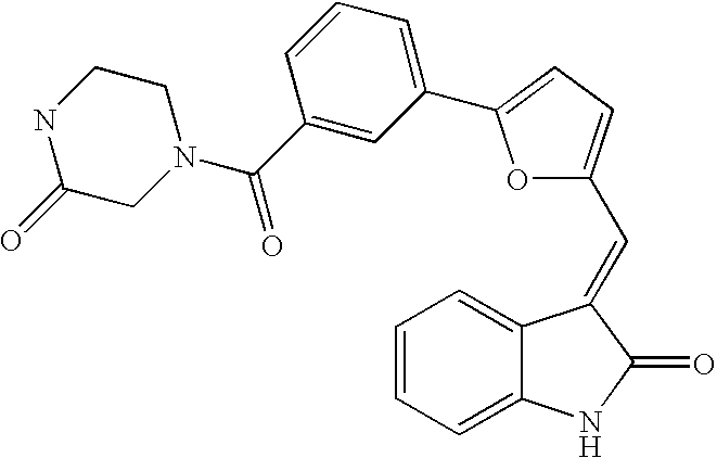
C1=CC=C2C(=C1)C(=CC1=CC=C(C3=CC=CC(C(N4CCNC(=O)C4)=O)=C3)O1)C(=O)N2
